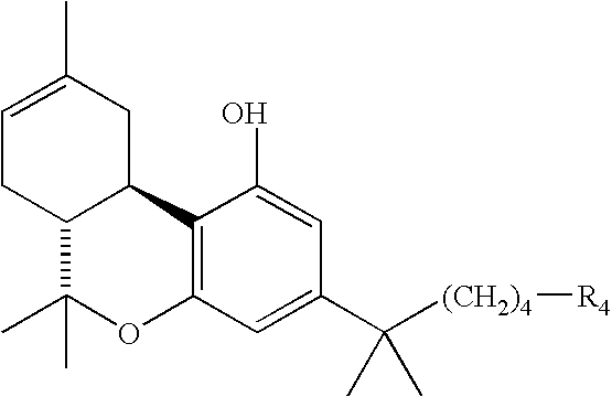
C1=C(C)CC2C(C1)C(C)(C)OC1=C2C(O)=CC(C([(CH2)4][R4])(C)C)=C1
